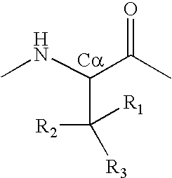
CNC(C(C)=O)C([R2])([R3])[R1].[Ca]
